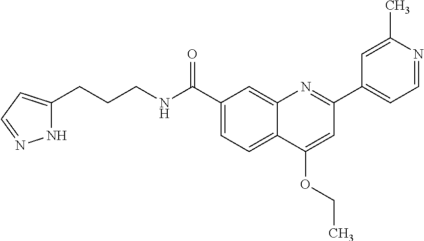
C1(C(NCCCC2=CC=NN2)=O)=CC=C2C(=C1)N=C(C1=CC=NC(C)=C1)C=C2OCC
